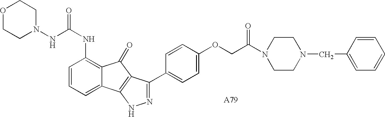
C(NC1=C2C(=CC=C1)C1=C(C2=O)C(C2=CC=C(OCC(N3CCN(CC4=CC=CC=C4)CC3)=O)C=C2)=NN1)(=O)NN1CCOCC1
